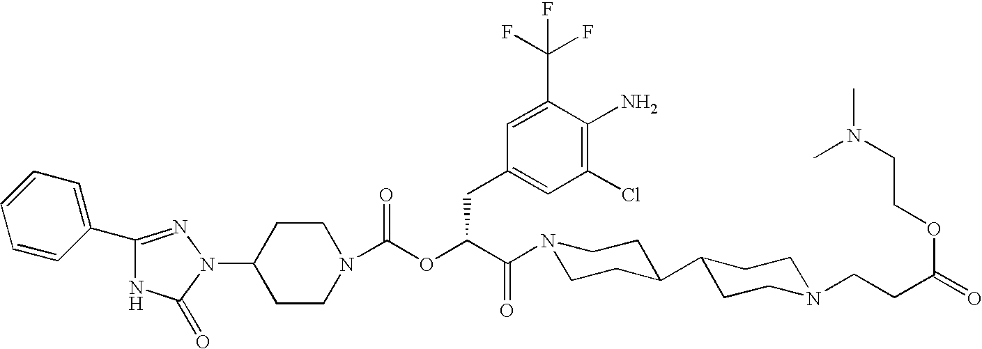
C1(N2N=C(C3=CC=CC=C3)NC2=O)CCN(C(OC(C(=O)N2CCC(C3CCN(CCC(=O)OCCN(C)C)CC3)CC2)CC2=CC(Cl)=C(N)C(C(F)(F)F)=C2)=O)CC1
